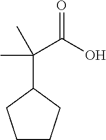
C1CCC(C(C(O)=O)(C)C)C1
